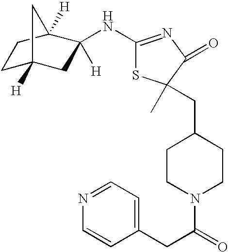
C1C2([H])CC([H])(NC3=NC(=O)C(C)(CC4CCN(C(=O)CC5=CC=NC=C5)CC4)S3)C([H])(C1)C2
